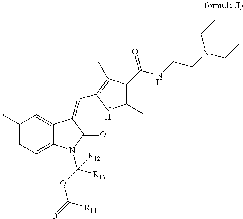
C1(F)=CC=C2C(=C1)C(=CC1=C(C)C(C(NCCN(CC)CC)=O)=C(C)N1)C(=O)N2C(OC(=O)[R14])([R13])[R12]
